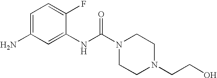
C1=C(N)C=C(NC(N2CCN(CCO)CC2)=O)C(F)=C1
